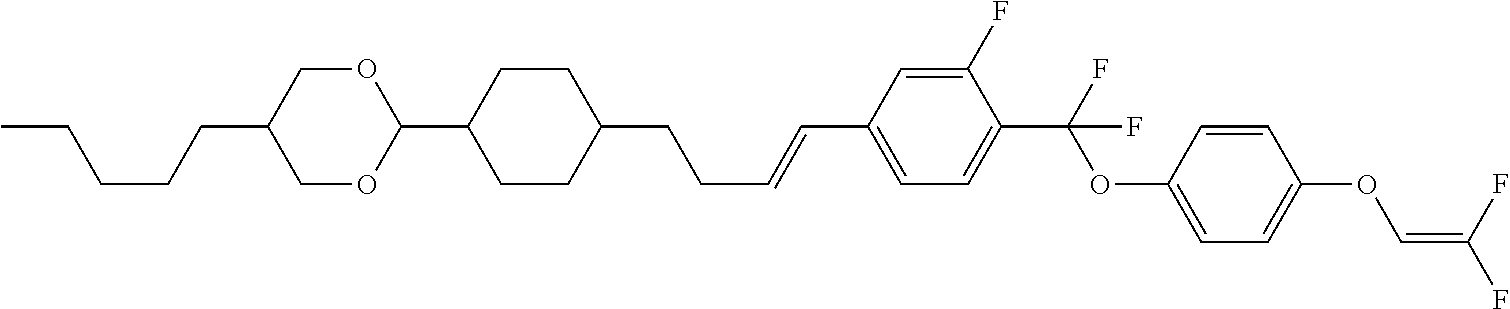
C1OC(C2CCC(CCC=CC3=CC=C(C(F)(OC4=CC=C(OC=C(F)F)C=C4)F)C(F)=C3)CC2)OCC1CCCCC
